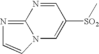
C1=NC2=NC=CN2C=C1[SO2]C
